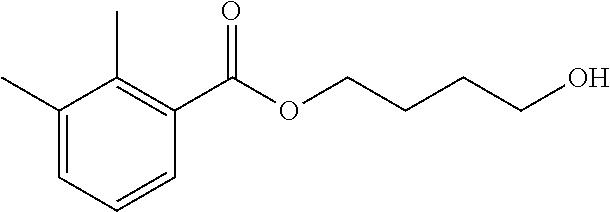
C1(C)=CC=CC(C(OCCCCO)=O)=C1C
